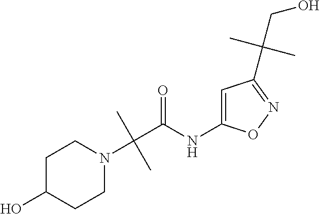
C(C)(C(=O)NC1=CC(C(C)(CO)C)=NO1)(N1CCC(O)CC1)C
